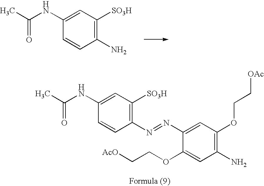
C1=CC(N=NC2=CC(OCC[OAc])=C(N)C=C2OCC[AcO])=C([SO3H])C=C1NC(C)=O.C1=CC(N)=C([SO3H])C=C1NC(C)=O
